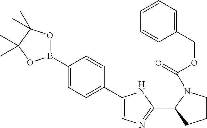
C1(C2=CC=C(B3OC(C)(C)C(C)(C)O3)C=C2)=CN=C(C2CCCN2C(=O)OCC2=CC=CC=C2)N1
